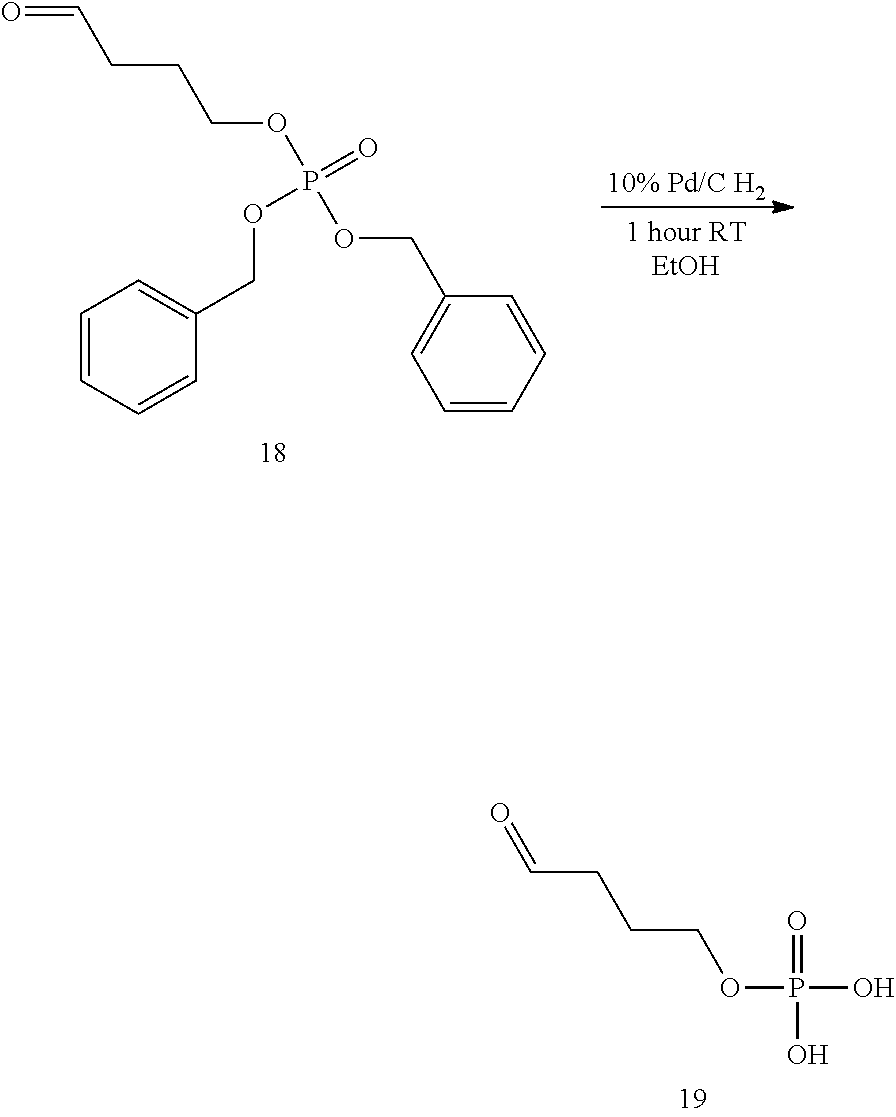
P(OCCCC=O)(=O)(O)O.[10% Pd/C H2].C1=CC=CC(COP(=O)(OCCCC=O)OCC2=CC=CC=C2)=C1
